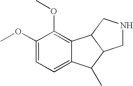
C1(OC)=CC=C2C(=C1OC)C1C(C2C)CNC1
